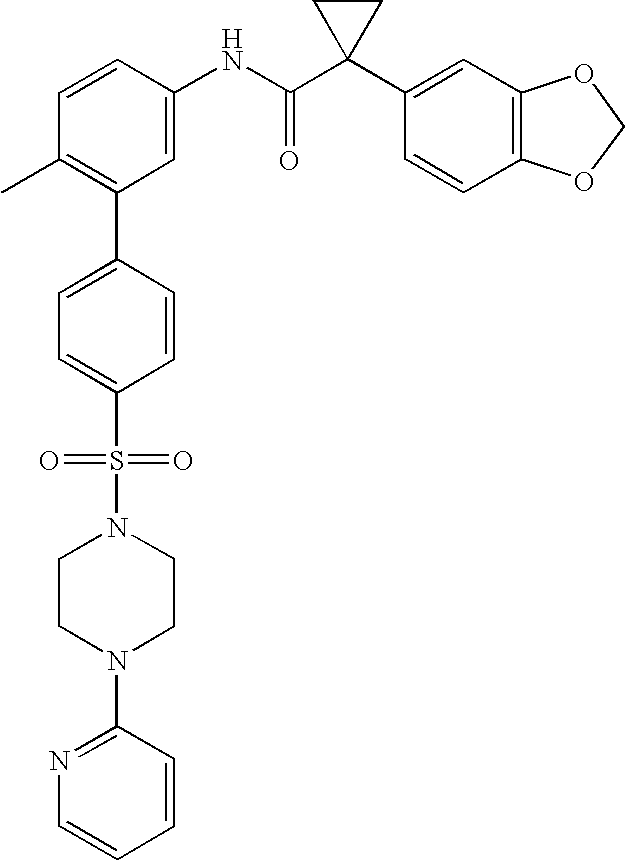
C1=CC(NC(C2(C3=CC4=C(C=C3)OCO4)CC2)=O)=CC(C2=CC=C(S(=O)(=O)N3CCN(C4=NC=CC=C4)CC3)C=C2)=C1C
